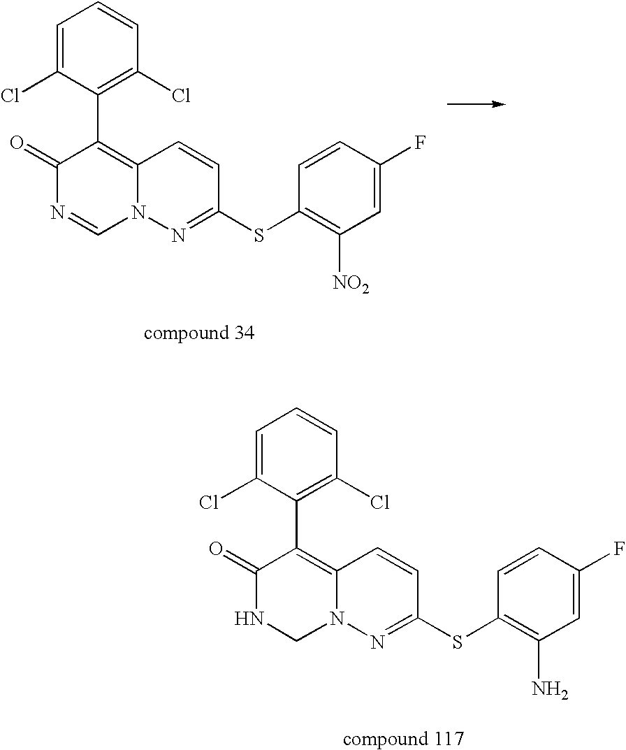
C1=C(Cl)C(C2=C3N(N=C(SC4=C([NO2])C=C(F)C=C4)C=C3)C=NC2=O)=C(Cl)C=C1.C1=C(Cl)C(C2=C3N(N=C(SC4=C(N)C=C(F)C=C4)C=C3)CNC2=O)=C(Cl)C=C1
